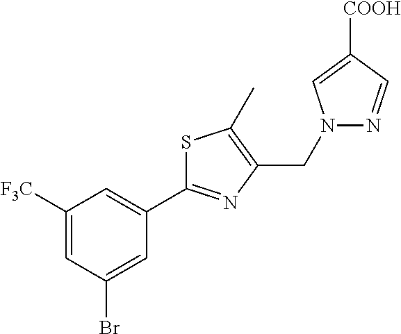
C1([F3C])=CC(Br)=CC(C2=NC(CN3N=CC([COOH])=C3)=C(C)S2)=C1
